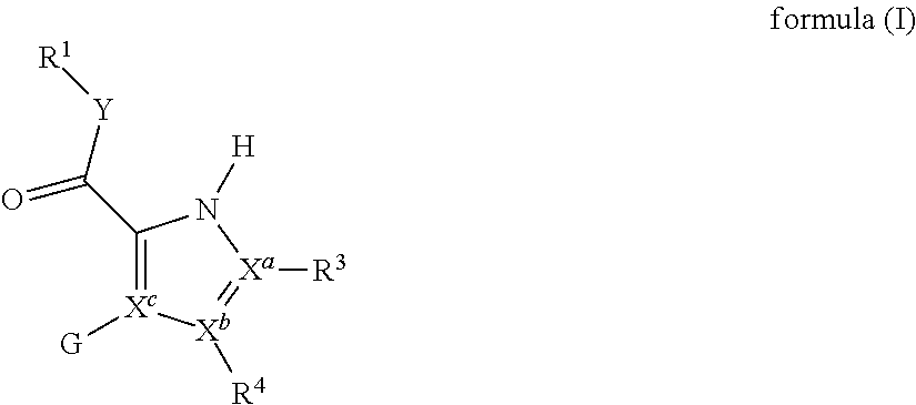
C1(C([Y][R1])=O)=[Xc]([G])[Xb]([R4])=[Xa]([R3])N1[H]
